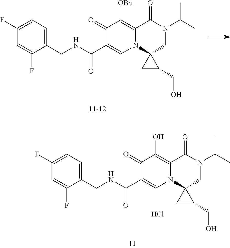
C1(CNC(C2=CN3C(=C([OBn])C2=O)C(=O)N(C(C)C)CC32CC2CO)=O)=CC=C(F)C=C1F.C1(CNC(C2=CN3C(=C(O)C2=O)C(=O)N(C(C)C)CC32CC2CO)=O)=CC=C(F)C=C1F.Cl
